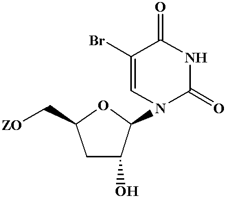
C1(Br)=CN(C2C(O)CC(C[ZO])O2)C(=O)NC1=O
